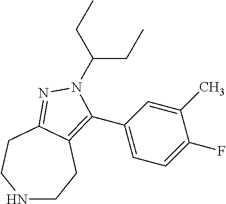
N1CCC2=C(C3=CC=C(F)C(C)=C3)N(C(CC)CC)N=C2CC1
